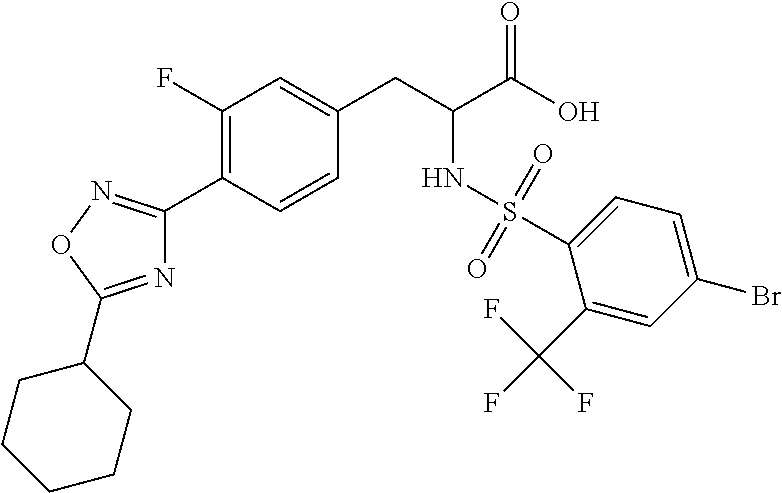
C1(F)=C(C2=NOC(C3CCCCC3)=N2)C=CC(CC(NS(C2=CC=C(Br)C=C2C(F)(F)F)(=O)=O)C(=O)O)=C1
